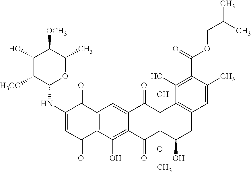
C1(NC2=CC(=O)C3=C(C2=O)C=C2C(=C3O)C(=O)C3(OC)C(O)(C2=O)C2=C(CC3O)C=C(C)C(C(=O)OCC(C)C)=C2O)OC(C)C([OCH3])C(O)C1[H3CO]
